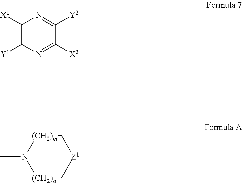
C1([X1])=C([Y1])N=C([X2])C([Y2])=N1.[(CH2)n]1C[Z1]C[(CH2)m]N1C
